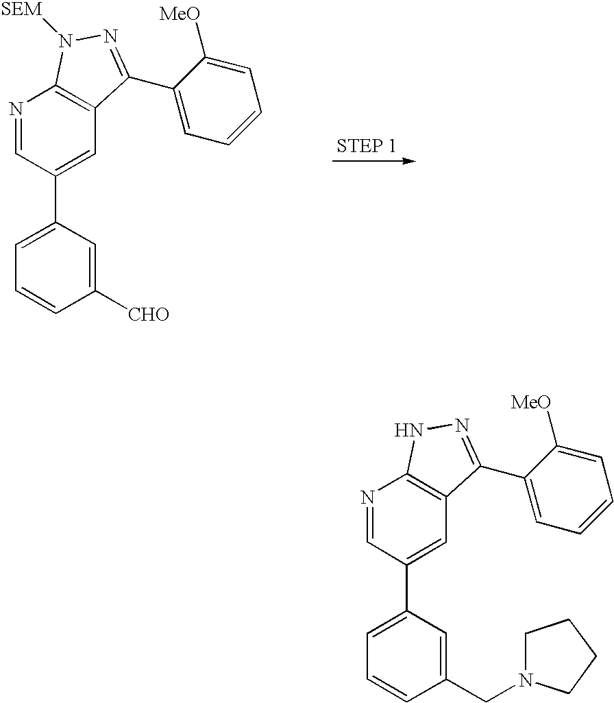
C1=C(C2=CC3=C(N=C2)N([SEM])N=C3C2=CC=CC=C2[MeO])C=C([CHO])C=C1.C1=C(C2=CC3=C(N=C2)NN=C3C2=CC=CC=C2[MeO])C=C(CN2CCCC2)C=C1
